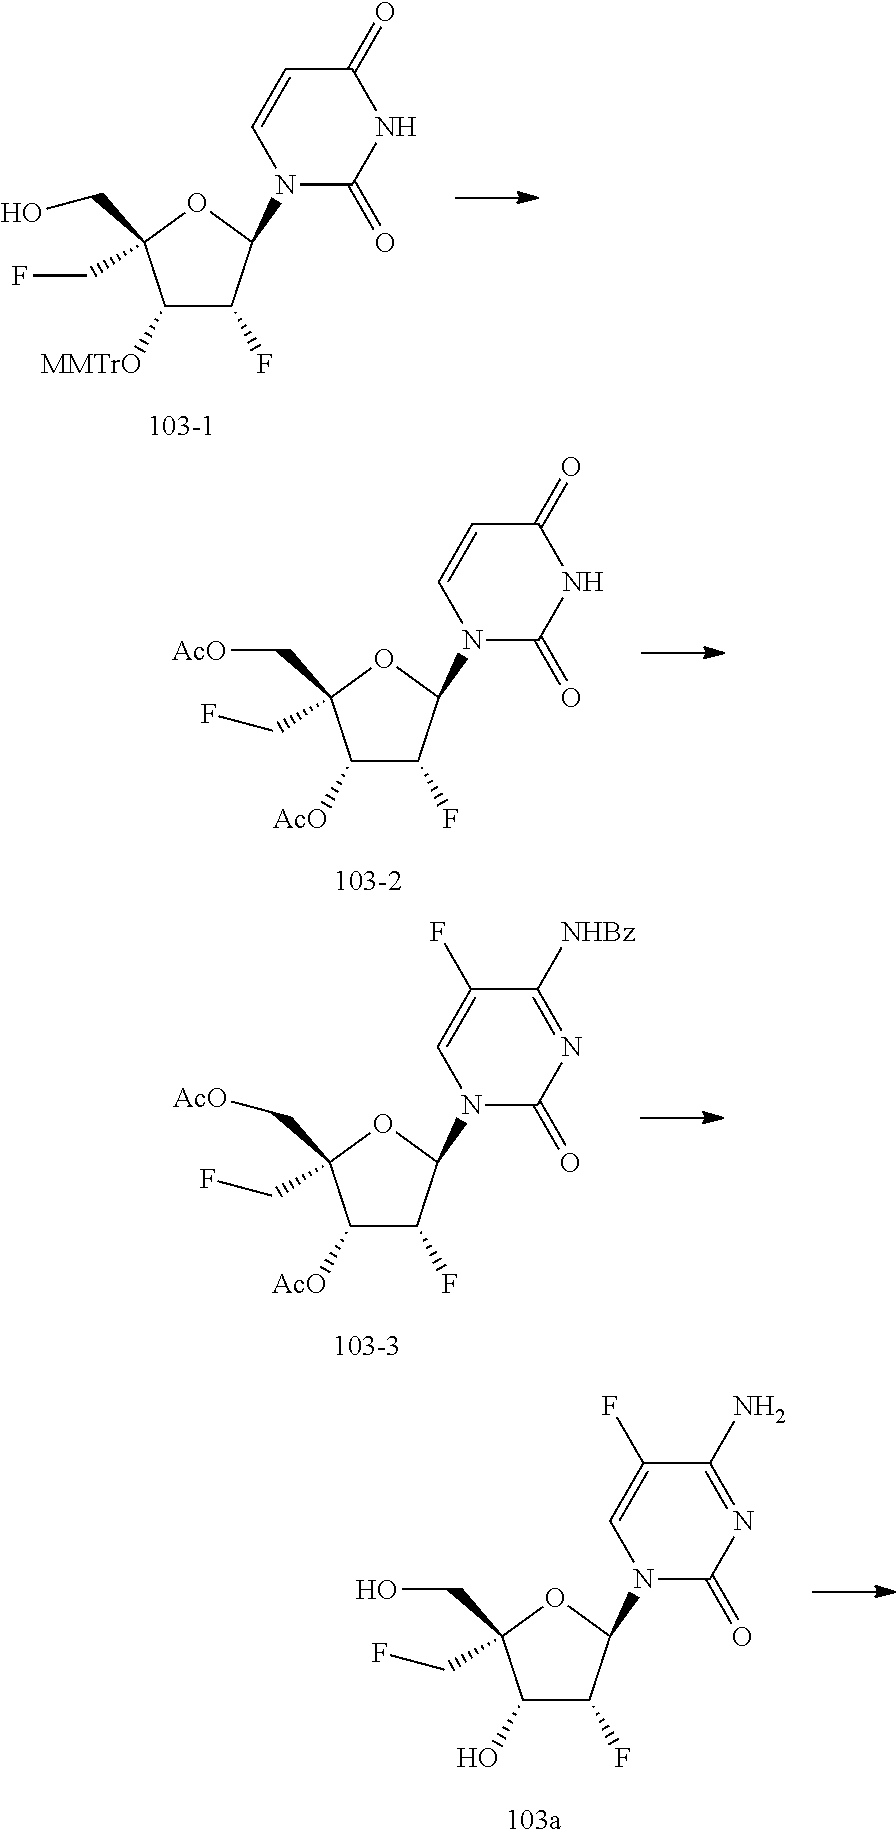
C1([AcO])C(F)C(N2C(=O)N=C([NHBz])C(F)=C2)OC1(CF)C[AcO].C1([MMTrO])C(F)C(N2C(=O)NC(=O)C=C2)OC1(CF)CO.C1([AcO])C(F)C(N2C(=O)NC(=O)C=C2)OC1(CF)C[AcO].C1(O)C(F)C(N2C(=O)N=C(N)C(F)=C2)OC1(CF)CO
